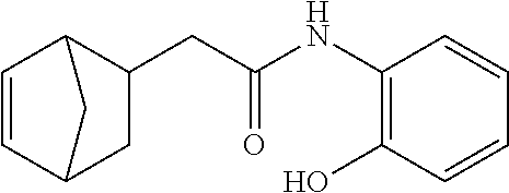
C1=CC2C(CC(NC3=C(O)C=CC=C3)=O)CC1C2
